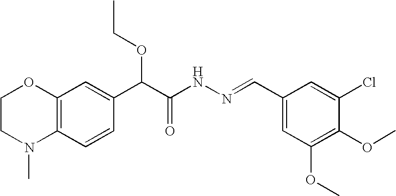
C1CN(C)C2=C(O1)C=C(C(C(NN=CC1=CC(OC)=C(OC)C(Cl)=C1)=O)OCC)C=C2
